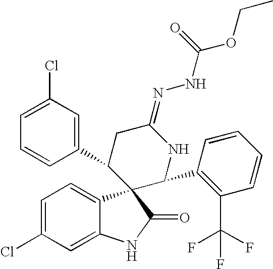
C1=C(Cl)C=C2C(=C1)C1(C(=O)N2)C(C2=CC(Cl)=CC=C2)CC(=NNC(OCC)=O)NC1C1=C(C(F)(F)F)C=CC=C1
